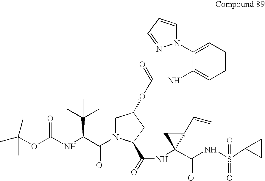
CC(OC(NC(C(N1CC(OC(NC2=CC=CC=C2N2C=CC=N2)=O)CC1C(=O)NC1(C(=O)NS(=O)(C2CC2)=O)C(C=C)C1)=O)C(C)(C)C)=O)(C)C
